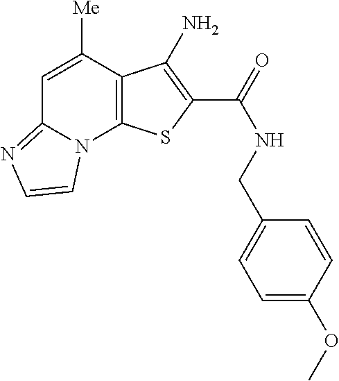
N(C(=O)C1=C(N)C2=C(N3C(=NC=C3)C=C2[Me])S1)CC1=CC=C(OC)C=C1
